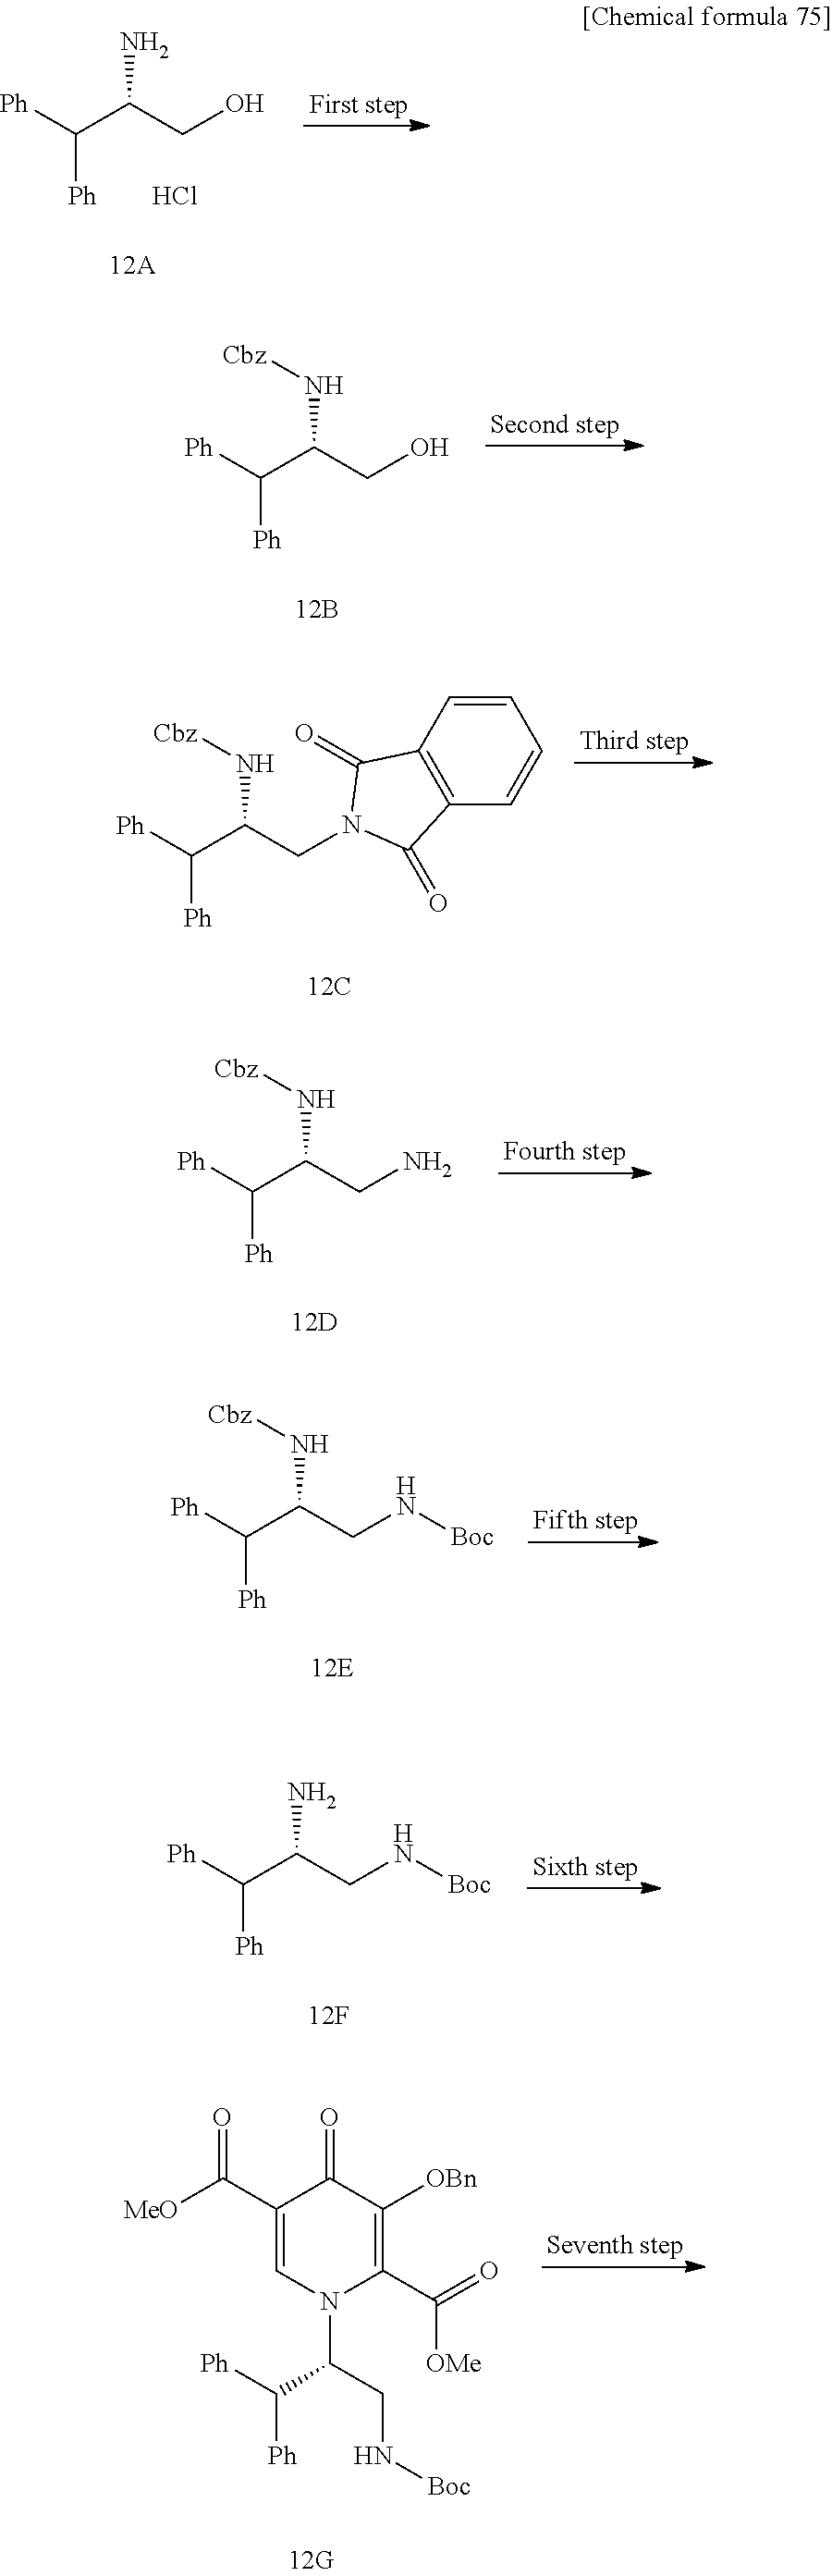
[Ph]C(C(CO)N)[Ph].Cl.[Ph]C(C(CO)N[Cbz])[Ph].[Ph]C(C(CN1C(=O)C2=C(C=CC=C2)C1=O)N[Cbz])[Ph].[Ph]C(C(CN)N[Cbz])[Ph].[Ph]C(C(CN[Boc])N[Cbz])[Ph].[Ph]C(C(CN[Boc])N)[Ph].C1(C([MeO])=O)=CN(C(CN[Boc])C([Ph])[Ph])C(C(=O)[OMe])=C([OBn])C1=O
